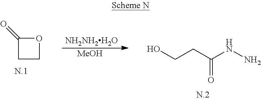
[NH2NH2H2O].[MeOH].C(CC(NN)=O)O.C1COC1=O
